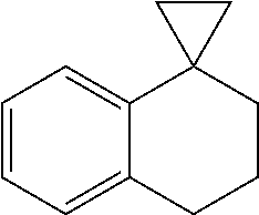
C1=CC=C2C(=C1)C1(CCC2)CC1
